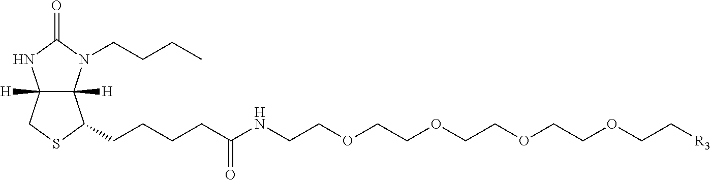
C12([H])C([H])(N(CCCC)C(=O)N1)C(CCCCC(NCCOCCOCCOCCOCC[R3])=O)SC2
